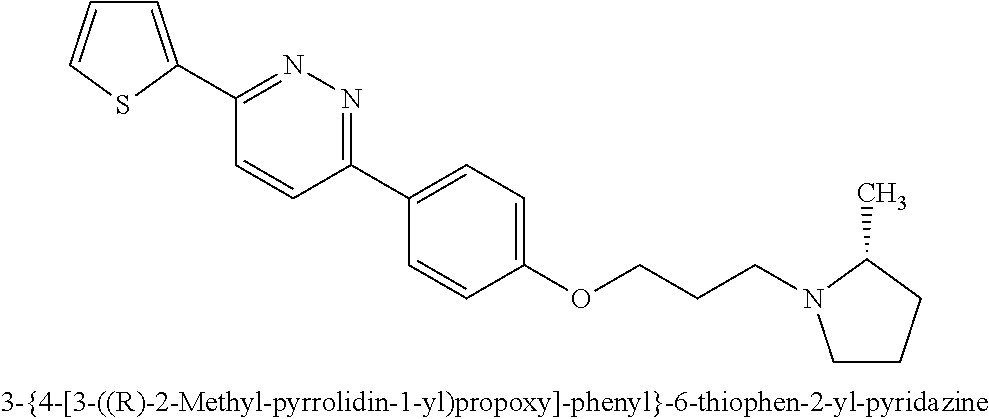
C1(C2=CC=CS2)=NN=C(C2=CC=C(OCCCN3CCCC3C)C=C2)C=C1
